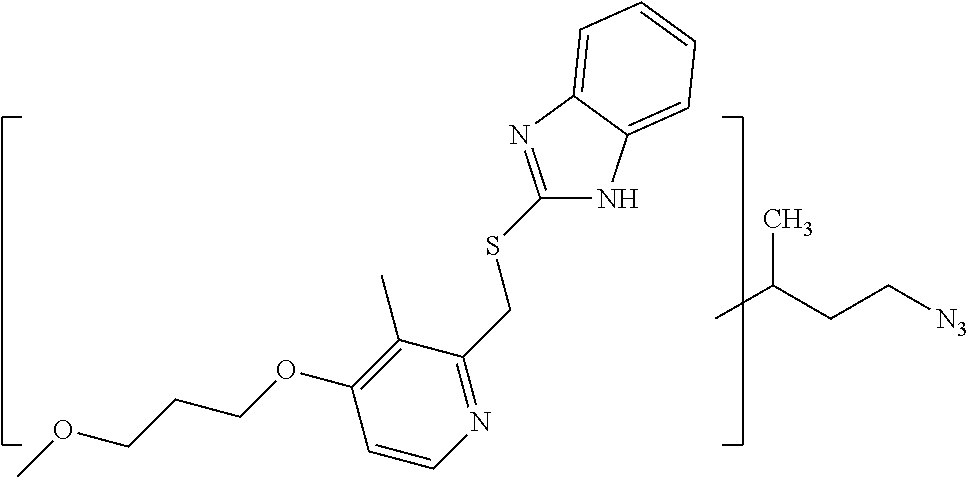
C1=CN=C(CSC2=NC3=CC=CC=C3N2)C(C)=C1OCCCOC.CC(CC[N3])C
